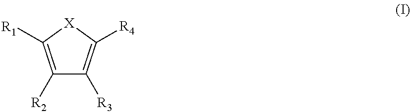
C1([R2])=C([R1])[X]C([R4])=C1[R3]
